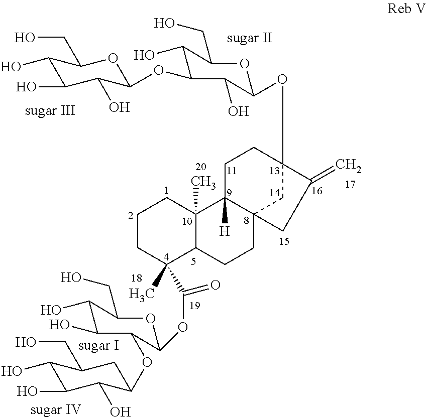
C1(O)C(O)C(O)C(OC2C(O)C(CO)OC(OC34CC5(CCC6C(C)(C(OC7C(OC8C(O)C(O)C(O)C(CO)C8)C(O)C(O)C(CO)O7)=O)CCCC6(C)C5([H])CC3)CC4=C)C2O)OC1CO
